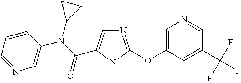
C1=C(C(N(C2CC2)C2=CN=CC=C2)=O)N(C)C(OC2=CN=CC(C(F)(F)F)=C2)=N1
